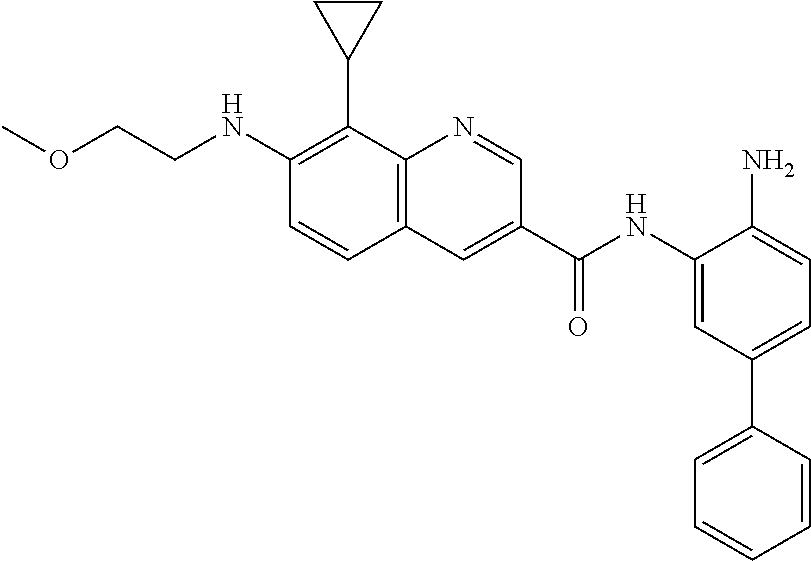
C(CNC1=C(C2CC2)C2=C(C=C1)C=C(C(NC1=CC(C3=CC=CC=C3)=CC=C1N)=O)C=N2)OC
